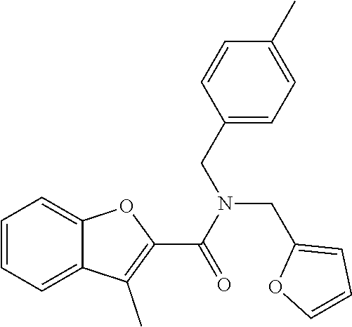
C1=CC=C2C(=C1)OC(C(N(CC1=CC=CO1)CC1=CC=C(C)C=C1)=O)=C2C
